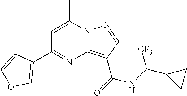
C1=C(C)N2C(=C(C(=O)NC(C3CC3)[CF3])C=N2)N=C1C1=COC=C1
